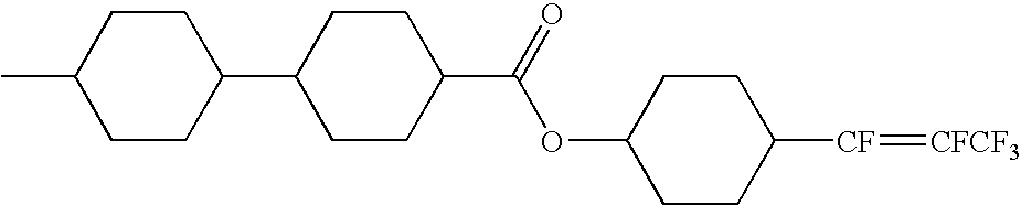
C1CC([CF]=[CFCF3])CCC1OC(C1CCC(C2CCC(C)CC2)CC1)=O
